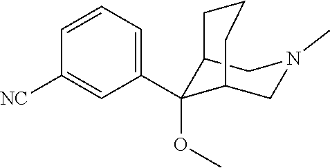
C12C(OC)(C3=CC=CC([NC])=C3)C(CN(C)C1)CCC2
